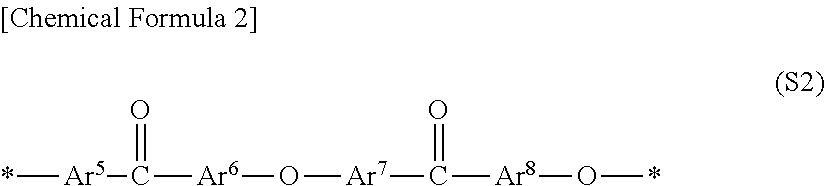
*[Ar5]C([Ar6]O[Ar7]C([Ar8]O*)=O)=O
